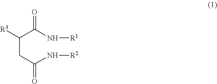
C(CC(N[R2])=O)(C(N[R1])=O)[R3]
